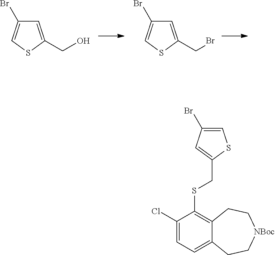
C1=C(CO)SC=C1Br.C1=C(CBr)SC=C1Br.C1(Cl)=CC=C2C(=C1SCC1=CC(Br)=CS1)CC[NBoc]CC2
